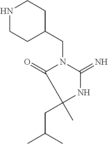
C1(=O)C(C)(CC(C)C)NC(=N)N1CC1CCNCC1
